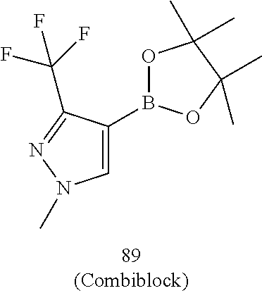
O1B(C2=CN(C)N=C2C(F)(F)F)OC(C)(C)C1(C)C
